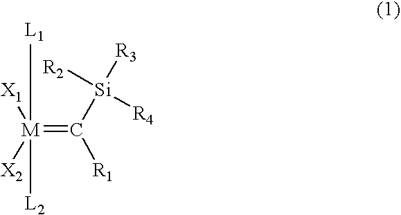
[M](=C([Si]([R3])([R2])[R4])[R1])([L1])([L2])([X1])[X2]
